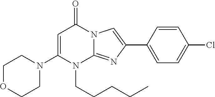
N1(CCCCC)C2=NC(C3=CC=C(Cl)C=C3)=CN2C(=O)C=C1N1CCOCC1
